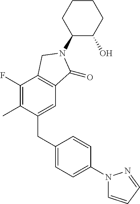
C1(CC2=CC=C(N3C=CC=N3)C=C2)=CC2=C(C(F)=C1C)CN(C1C(O)CCCC1)C2=O
